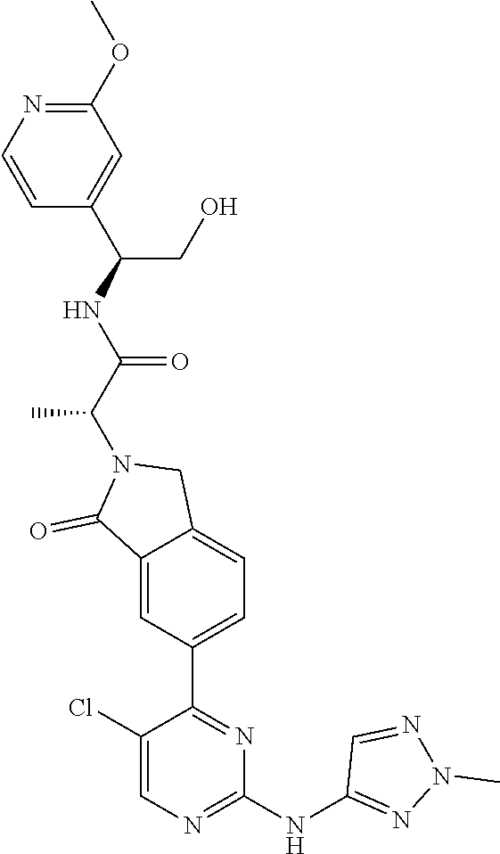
C1(NC2=NN(C)N=C2)=NC=C(Cl)C(C2=CC=C3C(=C2)C(=O)N(C(C)C(=O)NC(C2=CC(OC)=NC=C2)CO)C3)=N1
